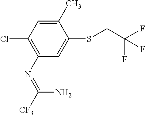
C1(C)=CC(Cl)=C(N=C(N)[CF3])C=C1SCC(F)(F)F
